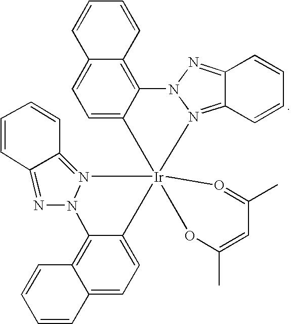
C12=CC=C3C(=C1C=CC=C2)N1N(=C2C(=N1)C=CC=C2)[Ir]312(OC(C)=CC(C)=O1)N1=C3C(=NN1C1=C4C(=CC=C12)C=CC=C4)C=CC=C3
